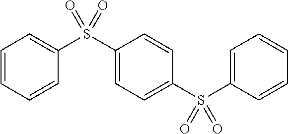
C1(S(C2=CC=CC=C2)(=O)=O)=CC=C(S(C2=CC=CC=C2)(=O)=O)C=C1
